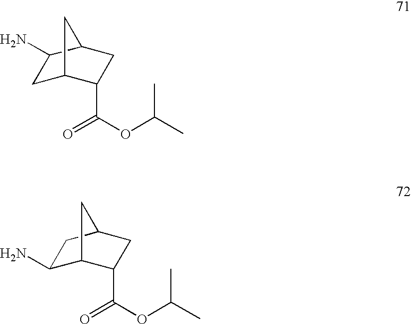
C1C2C(C(OC(C)C)=O)CC(C1N)C2.C12C(C(OC(C)C)=O)CC(CC1N)C2
